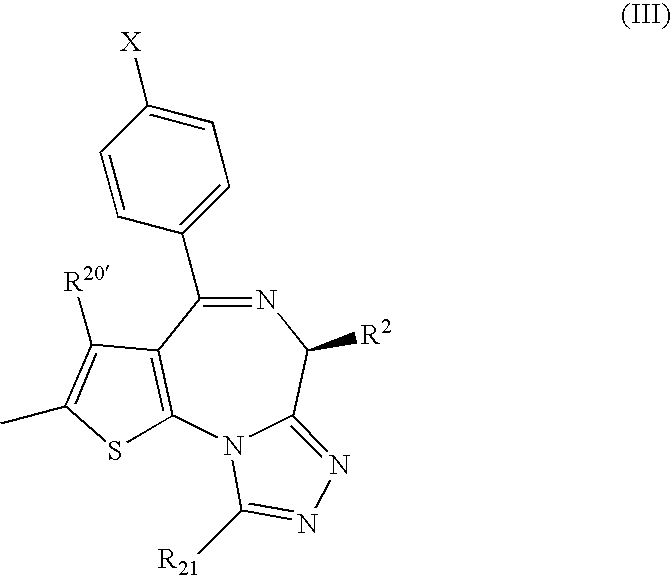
N1=C(C2=CC=C([X])C=C2)C2=C(N3C(=NN=C3[R21])C1[R2])SC(C)=C2[R20]
